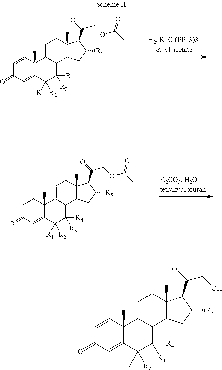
C1=CC2(C)C(=CC1=O)C([R1])([R2])C([R4])([R3])C1C2=CCC2(C)C1CC([R5])C2C(=O)COC(C)=O.C1C(=O)C=C2C(C)(C1)C1=CCC3(C)C(C1C([R4])([R3])C2([R1])[R2])CC([R5])C3C(=O)COC(C)=O.C1=CC2(C)C(=CC1=O)C([R1])([R2])C([R4])([R3])C1C2=CCC2(C)C1CC([R5])C2C(=O)CO
